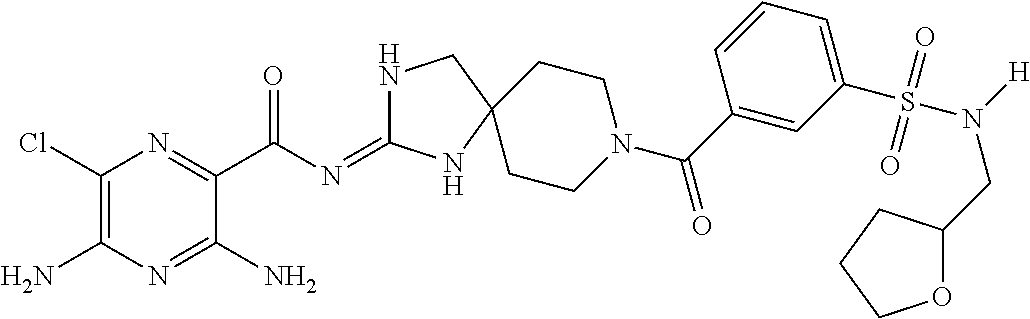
C1(Cl)=C(N)N=C(N)C(C(=O)N=C2NCC3(N2)CCN(C(=O)C2=CC(S(N(CC4OCCC4)[H])(=O)=O)=CC=C2)CC3)=N1
